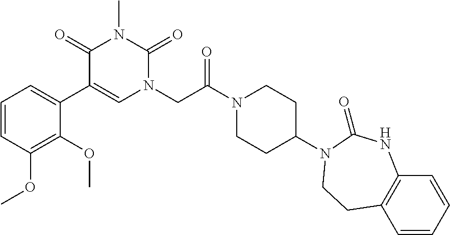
C1=CC(OC)=C(OC)C(C2=CN(CC(N3CCC(N4C(=O)NC5=C(C=CC=C5)CC4)CC3)=O)C(=O)N(C)C2=O)=C1
